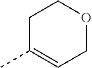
C1C(C)=CCOC1
